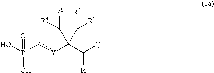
OP(c[Y]C1(C([Q])[R1])C([R8])([R3])C1([R7])[R2])(O)=O
